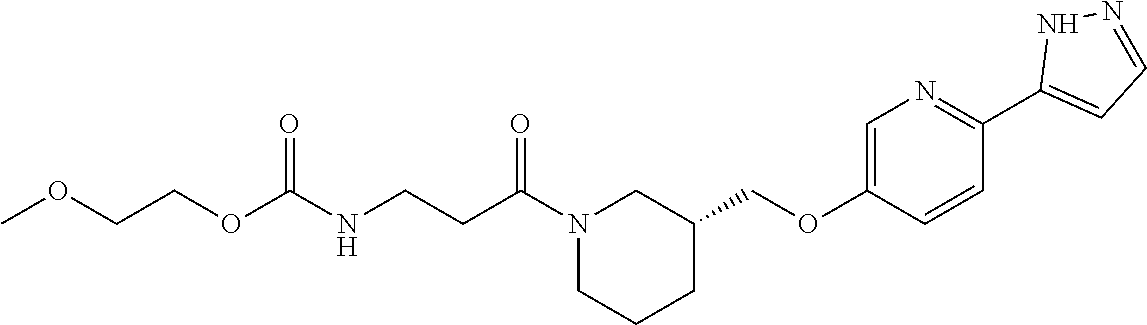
C(COC(NCCC(N1CCCC(COC2=CN=C(C3=CC=NN3)C=C2)C1)=O)=O)OC
